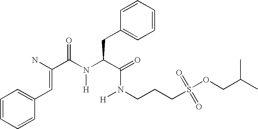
C1=CC=CC(C=C(C(N(C(C(=O)N(CCCS(OCC(C)C)(=O)=O)[H])CC2=CC=CC=C2)[H])=O)N)=C1
